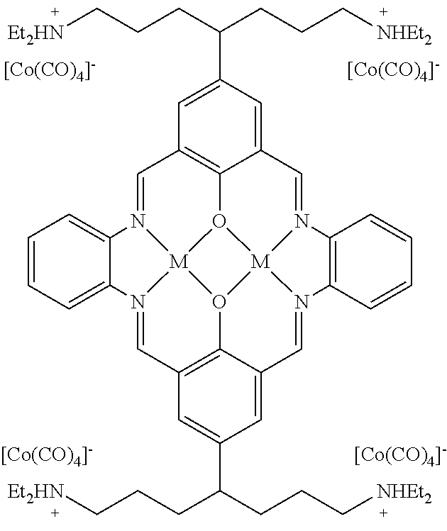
C1=N2[M]34O5C6=C1C=C(C(CCC[Et2HN])CCC[NHEt2])C=C6C=N1[M]56O3C3=C(C=N4C4=CC=CC=C24)C=C(C(CCC[Et2HN])CCC[NHEt2])C=C3C=N6C2=C1C=CC=C2.[[Co(CO)4]-].[[Co(CO)4]-].[[Co(CO)4]-].[[Co(CO)4]-]
